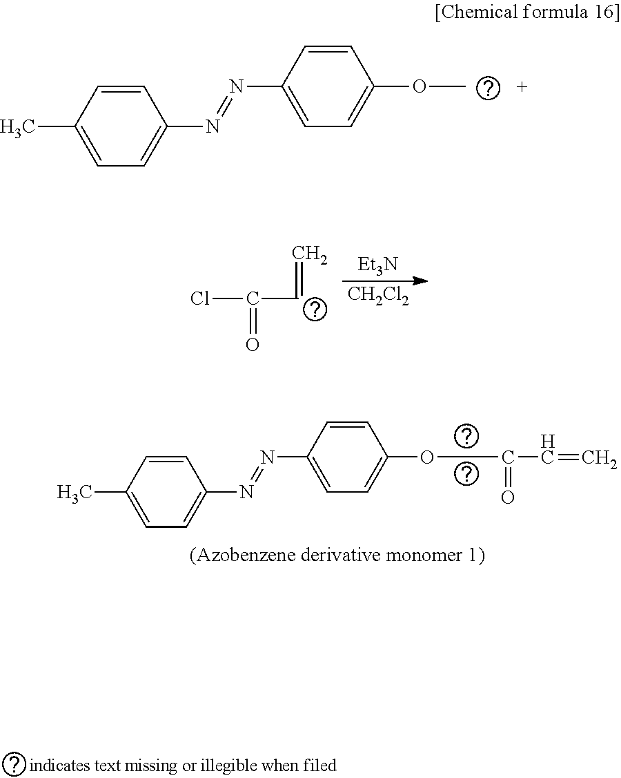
C1=CC(C)=CC=C1N=NC1=CC=C(OC)C=C1.C1=CC(C)=CC=C1N=NC1=CC=C(OCC(C=C)=O)C=C1.[Et3N].[CH2Cl2].ClC(C=C)=O
